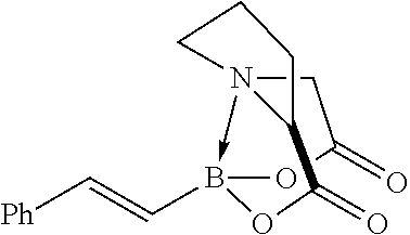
N123->B(C=C[Ph])(OC(=O)C1)OC(=O)C2CCC3
